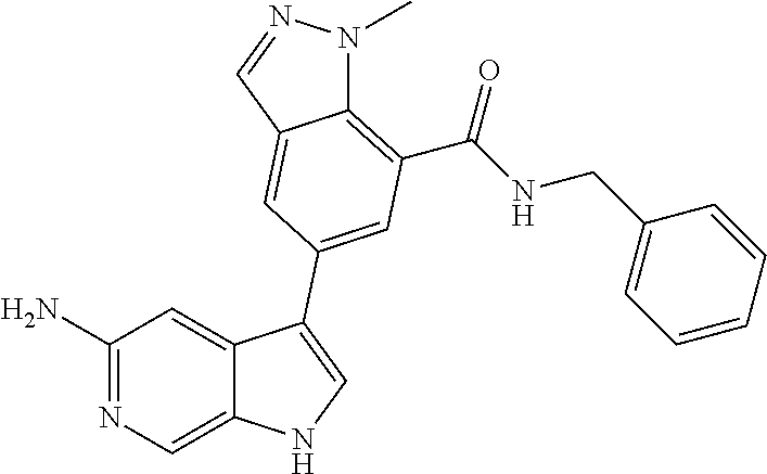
C1(N)=NC=C2C(=C1)C(C1=CC(C(=O)NCC3=CC=CC=C3)=C3N(C)N=CC3=C1)=CN2
